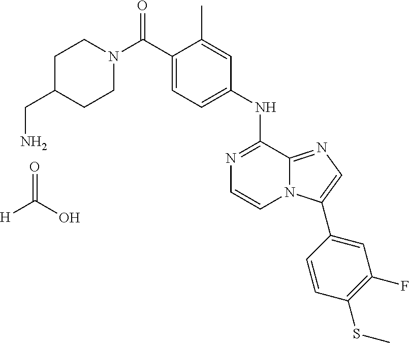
N1(C(C2=CC=C(NC3=NC=CN4C3=NC=C4C3=CC(F)=C(SC)C=C3)C=C2C)=O)CCC(CN)CC1.[H]C(O)=O
